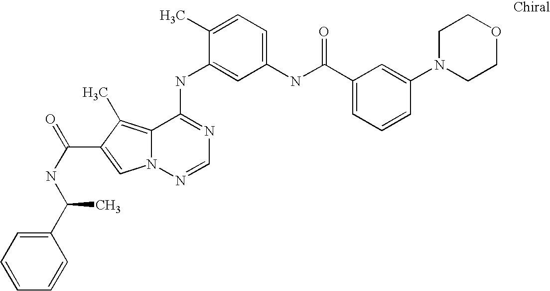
C1(C)=CC=C(NC(C2=CC=CC(N3CCOCC3)=C2)=O)C=C1NC1=NC=NN2C1=C(C)C(C(NC(C1=CC=CC=C1)C)=O)=C2
